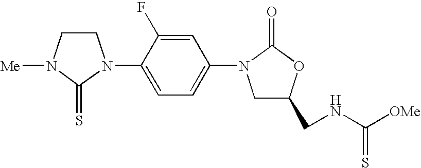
C1CN([Me])C(=S)N1C1=CC=C(N2CC(CNC([OMe])=S)OC2=O)C=C1F
